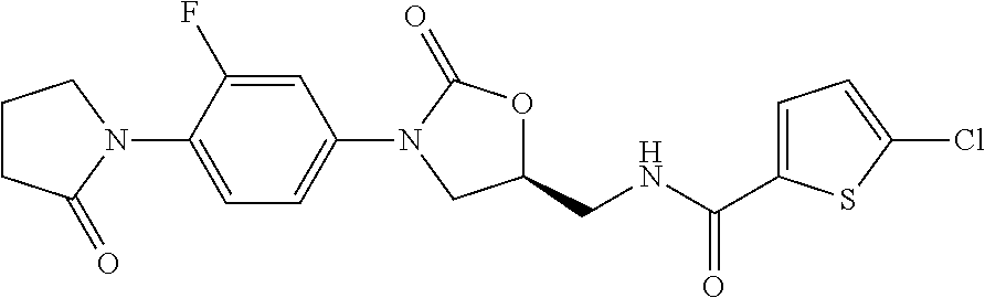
C1=C(F)C(N2C(=O)CCC2)=CC=C1N1C(=O)OC(CNC(=O)C2=CC=C(Cl)S2)C1
